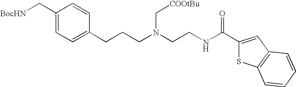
C1(C[BocHN])=CC=C(CCCN(CCNC(C2=CC3=C(S2)C=CC=C3)=O)C[COOtBu])C=C1
